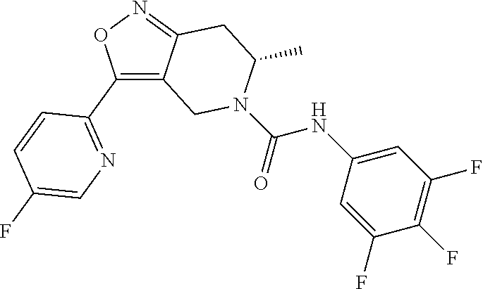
C1(C2=NC=C(F)C=C2)=C2C(=NO1)CC(C)N(C(NC1=CC(F)=C(F)C(F)=C1)=O)C2
